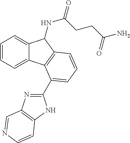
C1(C2=CC=CC3=C2C2=CC=CC=C2C3NC(=O)CCC(N)=O)=NC2=C(N1)C=CN=C2
